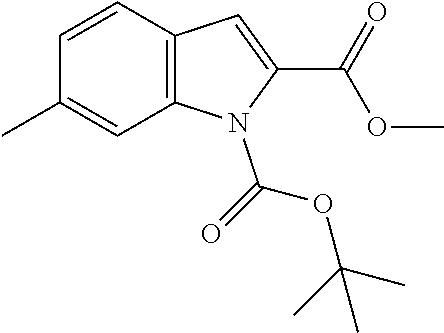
O(C(N1C(C(OC)=O)=CC2=C1C=C(C)C=C2)=O)C(C)(C)C
